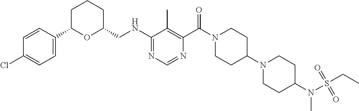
N(C1=NC=NC(C(N2CCC(N3CCC(N(S(=O)(CC)=O)C)CC3)CC2)=O)=C1C)CC1CCCC(C2=CC=C(Cl)C=C2)O1
